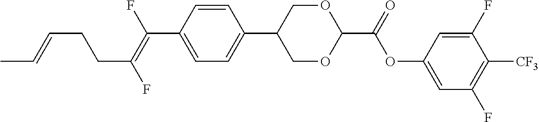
C(C1=CC=C(C2COC(C(OC3=CC(F)=C([CF3])C(F)=C3)=O)OC2)C=C1)(=C(F)CCC=CC)F
